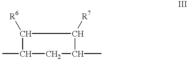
CC1CC(C)C([R7])C1[R6]
